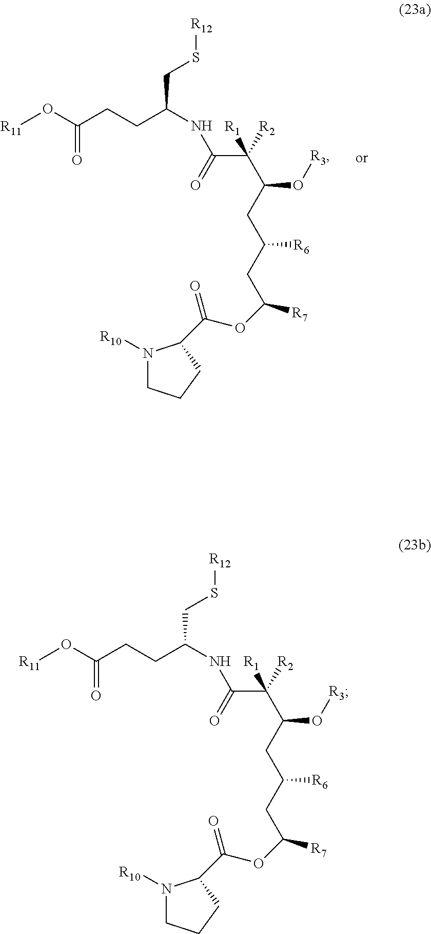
O(C(CC(CC(C(C(=O)NC(CCC(O[R11])=O)CS[R12])([R2])[R1])O[R3])[R6])[R7])C(C1N([R10])CCC1)=O.O(C(CC(CC(C(C(=O)NC(CCC(O[R11])=O)CS[R12])([R2])[R1])O[R3])[R6])[R7])C(C1N([R10])CCC1)=O
